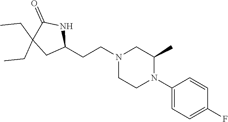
C1(N2C(C)CN(CCC3NC(=O)C(CC)(CC)C3)CC2)=CC=C(F)C=C1
